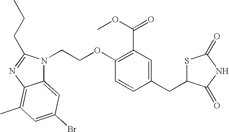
C1(CC2SC(=O)NC2=O)=CC(C(OC)=O)=C(OCCN2C3=CC(Br)=CC(C)=C3N=C2CCC)C=C1
